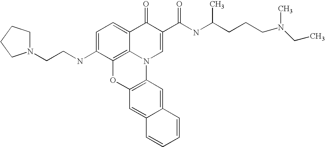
C1=C(NCCN2CCCC2)C2=C3C(=C1)C(=O)C(C(NC(CCCN(CC)C)C)=O)=CN3C1=C(O2)C=C2C(=C1)C=CC=C2
